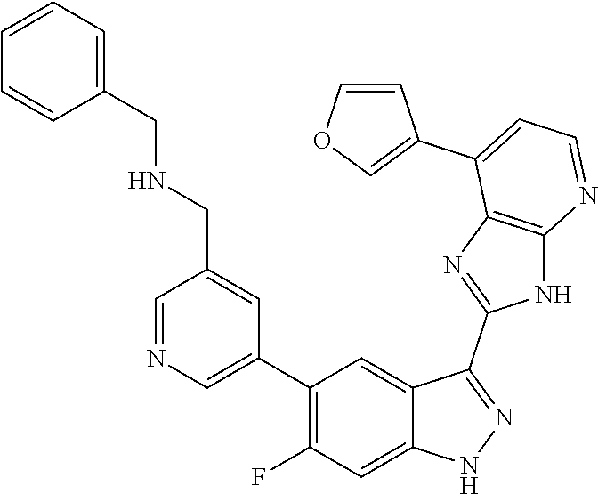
C1=NC=C(C2=C(F)C=C3C(=C2)C(C2=NC4=C(N2)N=CC=C4C2=COC=C2)=NN3)C=C1CNCC1=CC=CC=C1
